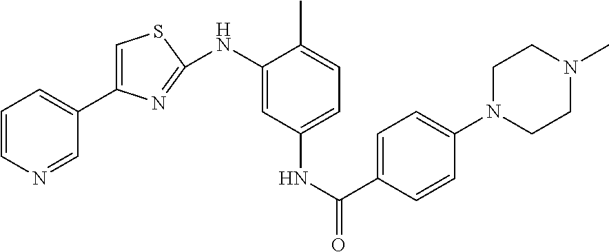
C1=CN=CC(C2=CSC(NC3=CC(NC(C4=CC=C(N5CCN(C)CC5)C=C4)=O)=CC=C3C)=N2)=C1
